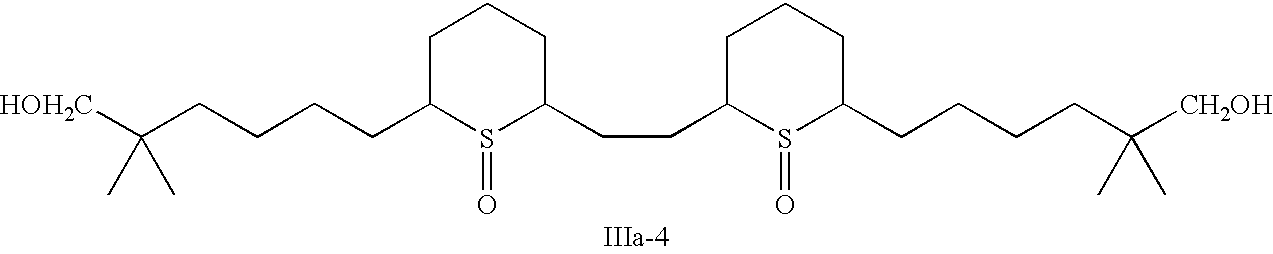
C1C(CCCCC([HOH2C])(C)C)S(=O)C(CCC2S(=O)C(CCCCC([CH2OH])(C)C)CCC2)CC1
